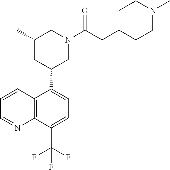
C1=CC2=C(N=C1)C(C(F)(F)F)=CC=C2C1CN(C(CC2CCN(C)CC2)=O)CC(C)C1
